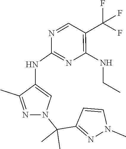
N1=CC(C(F)(F)F)=C(NCC)N=C1NC1=CN(C(C2=NN(C)C=C2)(C)C)N=C1C
